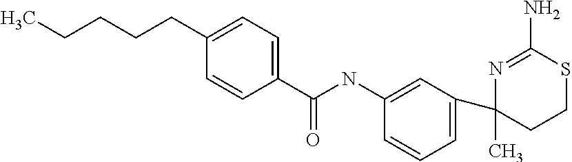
CC1(C2=CC=CC(NC(C3=CC=C(CCCCC)C=C3)=O)=C2)N=C(N)SCC1
